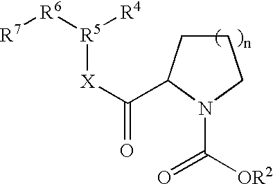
C1CC(C([X][R5]([R6][R7])[R4])=O)N(C([OR2])=O)C1
